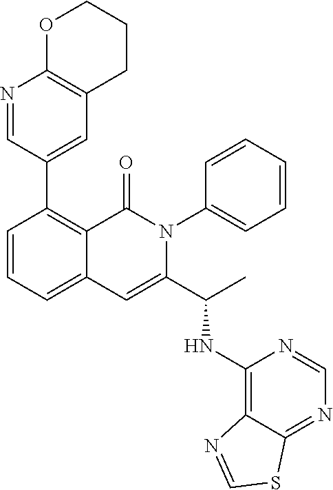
C1(C2=C3C(=CC=C2)C=C(C(C)NC2=C4C(=NC=N2)SC=N4)N(C2=CC=CC=C2)C3=O)=CC2=C(N=C1)OCCC2
